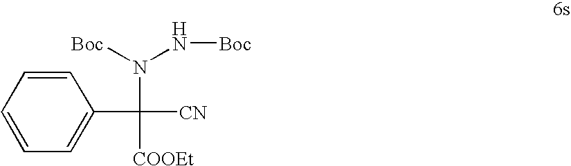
C1=CC=CC=C1C([COOEt])(N([Boc])N[Boc])[CN]
